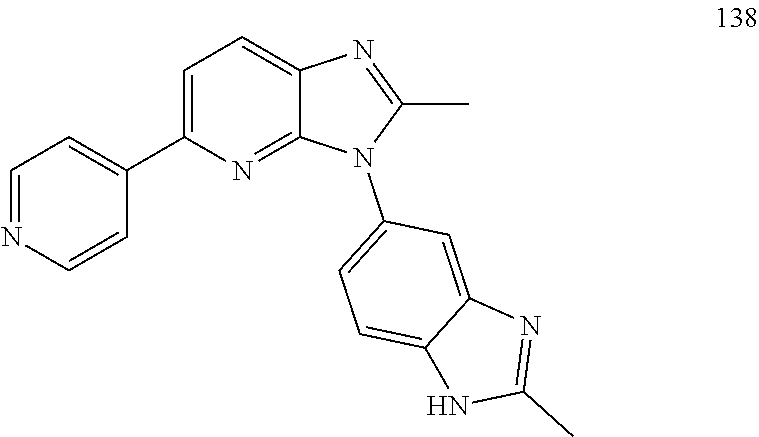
C1=NC=CC(C2=CC=C3C(=N2)N(C2=CC=C4C(=C2)N=C(C)N4)C(C)=N3)=C1
